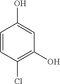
C1=CC(Cl)=C(O)C=C1O
